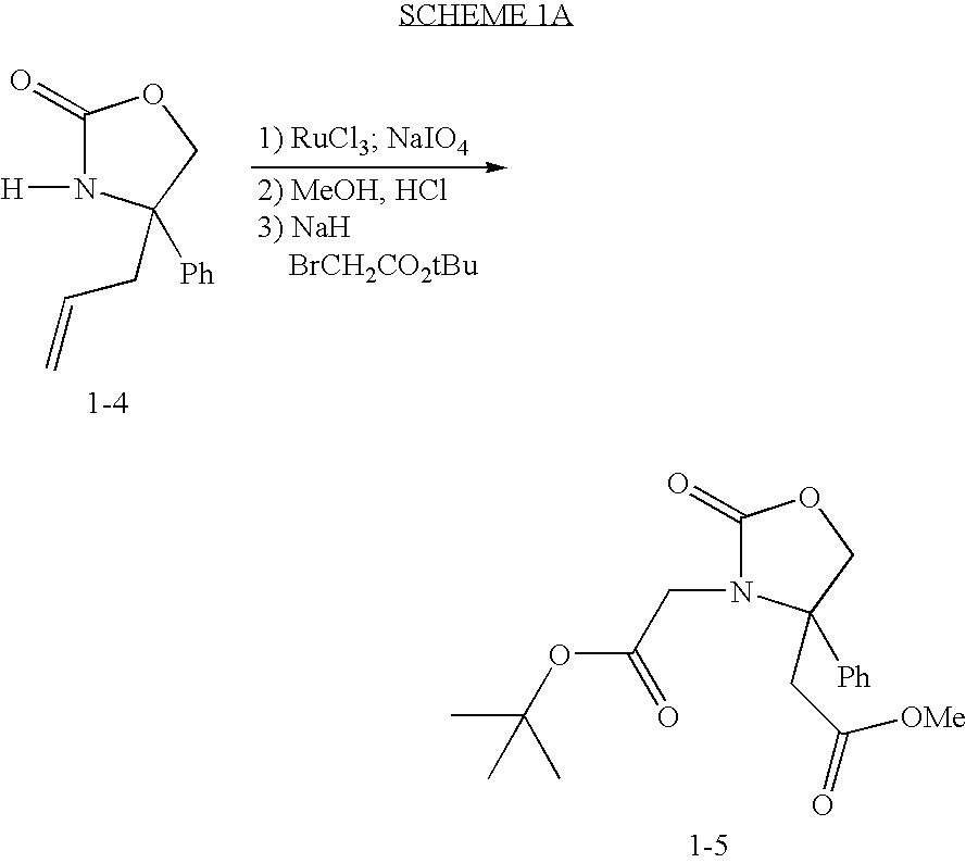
C1(=O)N([H])C(CC=C)([Ph])CO1.C1(=O)N(CC(OC(C)(C)C)=O)C(CC(=O)[OMe])([Ph])CO1
